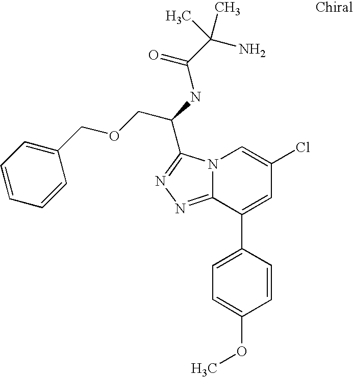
N12C(=NN=C1C(NC(C(N)(C)C)=O)COCC1=CC=CC=C1)C(C1=CC=C(OC)C=C1)=CC(Cl)=C2
